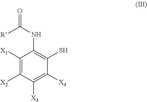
C1([X1])=C([X2])C([X3])=C([X4])C(S)=C1NC(=O)[R]
